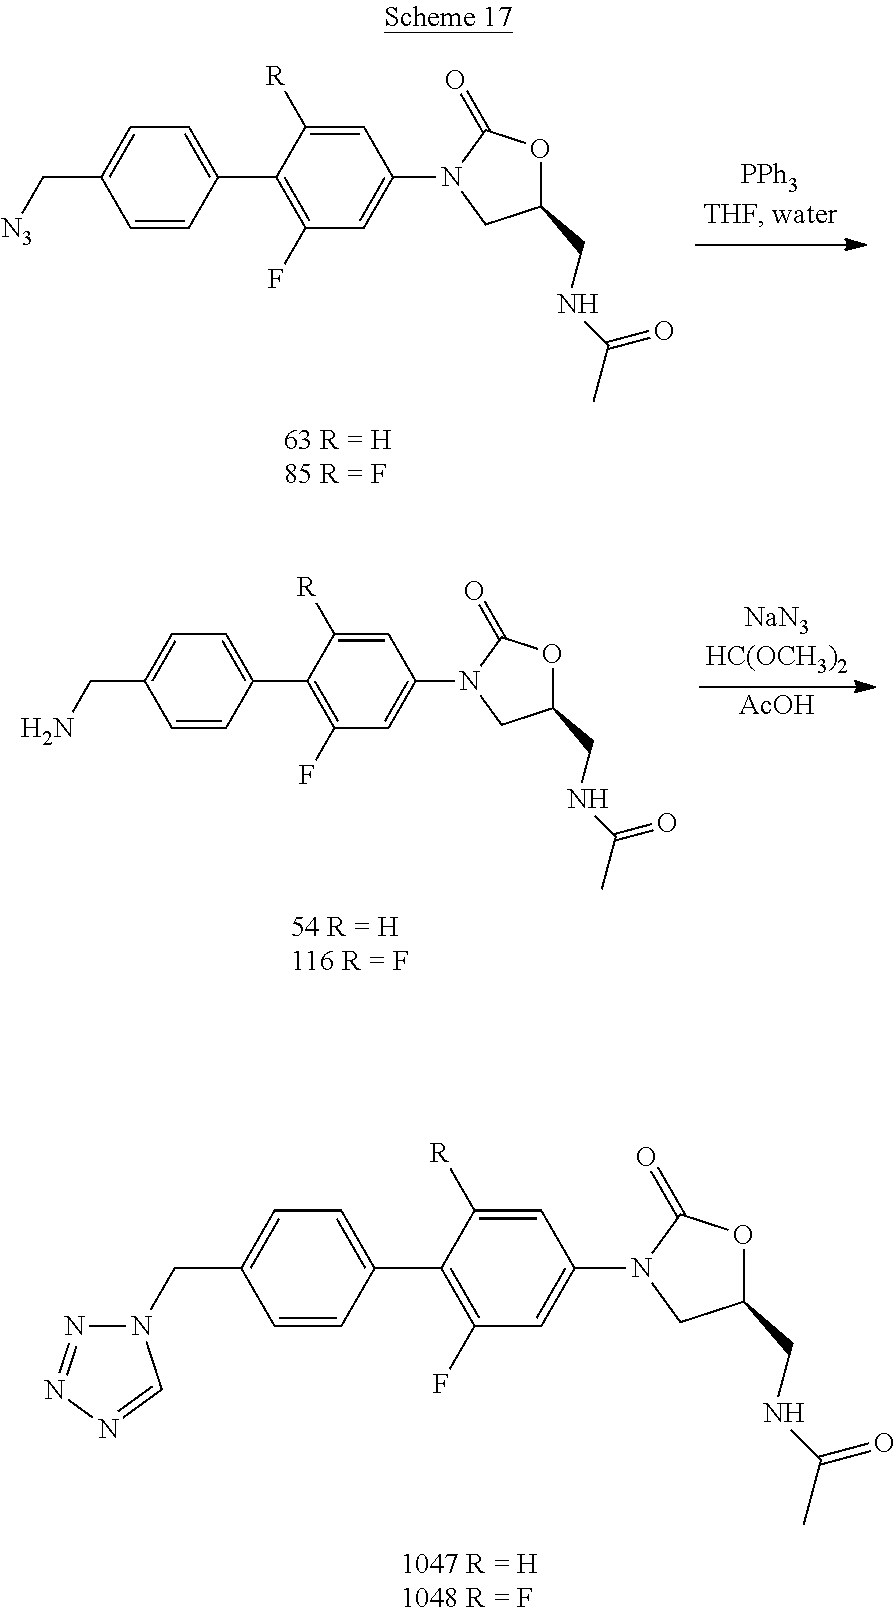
C1=C(C2=C(F)C=C(N3CC(CNC(=O)C)OC3=O)C=C2[R])C=CC(CN2N=NN=C2)=C1.C1=C(C2=C(F)C=C(N3CC(CNC(=O)C)OC3=O)C=C2[R])C=CC(C[N3])=C1.C1=C(C2=C(F)C=C(N3CC(CNC(=O)C)OC3=O)C=C2[R])C=CC(CN)=C1.[AcOH]
